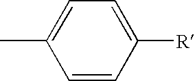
C1=C([R])C=CC(C)=C1
